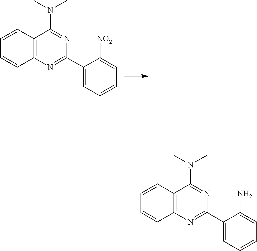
C12=C(N=C(C3=CC=CC=C3[NO2])N=C1N(C)C)C=CC=C2.C12=C(N=C(C3=CC=CC=C3N)N=C1N(C)C)C=CC=C2
